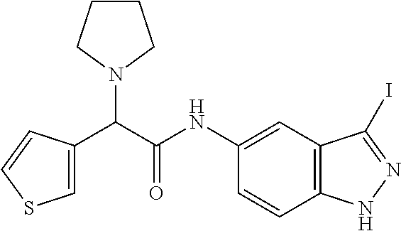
C1=C(C(C(NC2=CC3=C(C=C2)NN=C3I)=O)N2CCCC2)C=CS1
